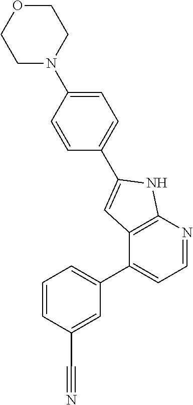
C1=CC=C(C2=CC=NC3=C2C=C(C2=CC=C(N4CCOCC4)C=C2)N3)C=C1C#N
